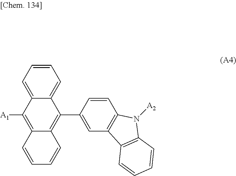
C1=CC=C2C(=C1)C(C1=CC3=C(C=C1)N([A2])C1=C3C=CC=C1)=C1C(=C2[A1])C=CC=C1
